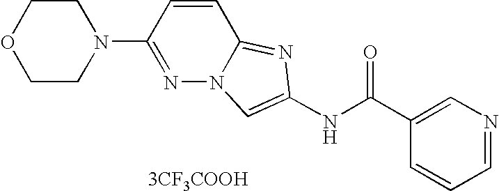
[3CF3COOH].C1=CC=NC=C1C(NC1=CN2N=C(N3CCOCC3)C=CC2=N1)=O
